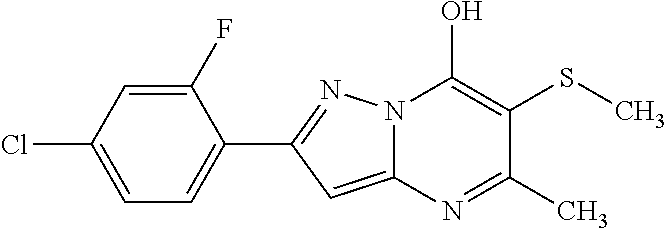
C12=CC(C3=CC=C(Cl)C=C3F)=NN1C(O)=C(SC)C(C)=N2
